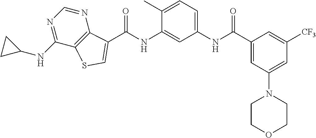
C(NC1=CC(NC(C2=CC(N3CCOCC3)=CC([CF3])=C2)=O)=CC=C1C)(=O)C1=CSC2=C1N=CN=C2NC1CC1
